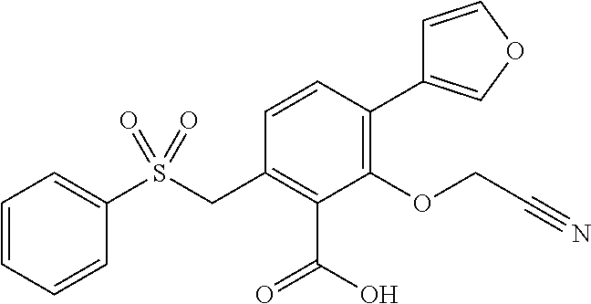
C1=COC=C1C1=C(OCC#N)C(C(O)=O)=C(CS(C2=CC=CC=C2)(=O)=O)C=C1
